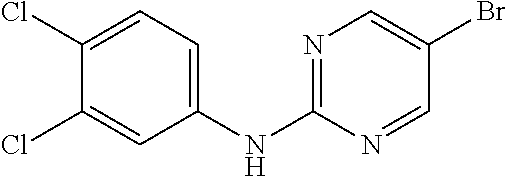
ClC1=CC(NC2=NC=C(Br)C=N2)=CC=C1Cl
